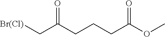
[Br(Cl)]CC(CCCC(OC)=O)=O
